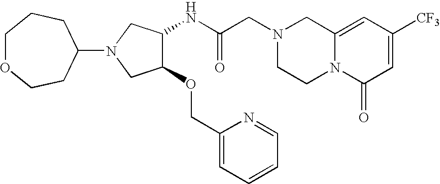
C12=CC([CF3])=CC(=O)N1CCN(CC(NC1C(OCC3=CC=CC=N3)CN(C3CCOCCC3)C1)=O)C2
